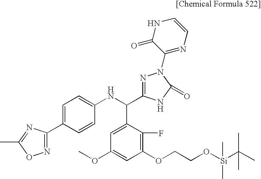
C1(OCCO[Si](C(C)(C)C)(C)C)=C(F)C(C(NC2=CC=C(C3=NOC(C)=N3)C=C2)C2=NN(C3=NC=CNC3=O)C(=O)N2)=CC(OC)=C1
